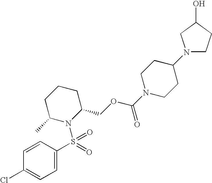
C1=C(S(N2C(COC(N3CCC(N4CCC(O)C4)CC3)=O)CCCC2C)(=O)=O)C=CC(Cl)=C1
